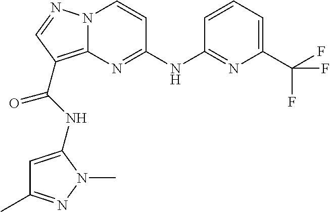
N(C1=NC2=C(C(=O)NC3=CC(C)=NN3C)C=NN2C=C1)C1=NC(C(F)(F)F)=CC=C1
